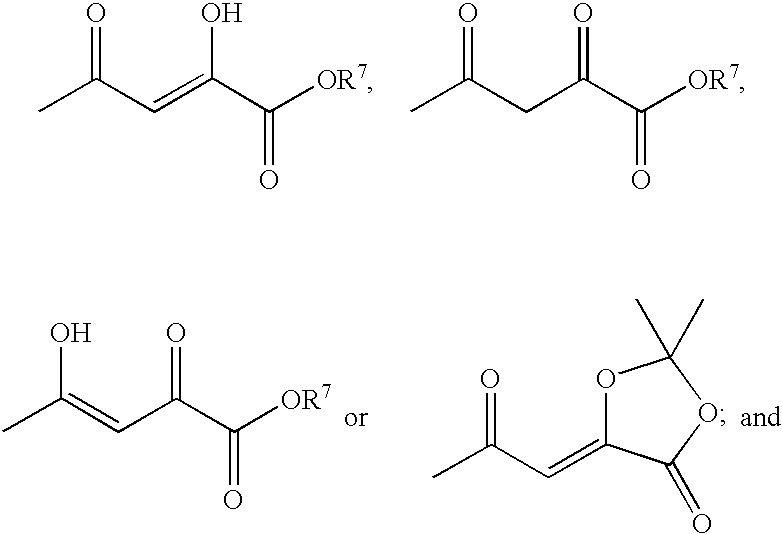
CC(C=C(C([OR7])=O)O)=O.CC(CC(C([OR7])=O)=O)=O.CC(=CC(C([OR7])=O)=O)O.CC(C=C1OC(C)(C)OC1=O)=O
